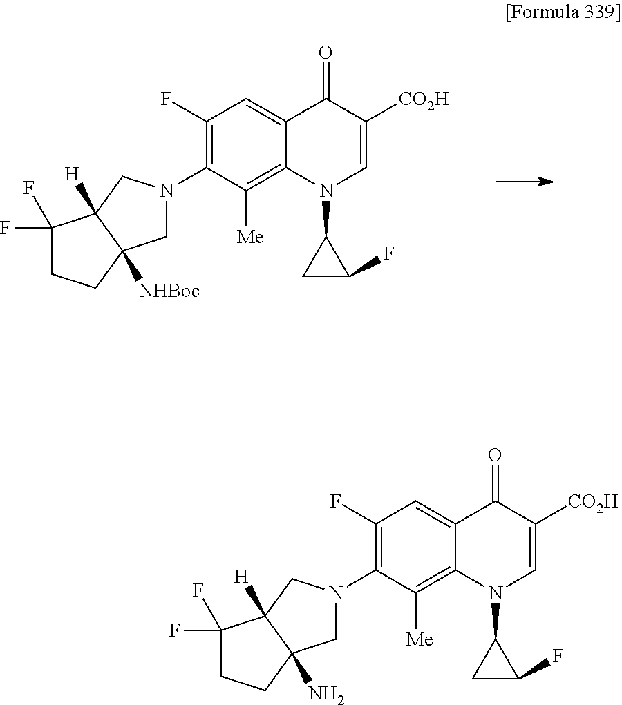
C12=C([Me])C(N3CC4(N)C([H])(C3)C(F)(F)CC4)=C(F)C=C1C(=O)C([CO2H])=CN2C1CC1F.C12=C([Me])C(N3CC4([NHBoc])C([H])(C3)C(F)(F)CC4)=C(F)C=C1C(=O)C([CO2H])=CN2C1CC1F
